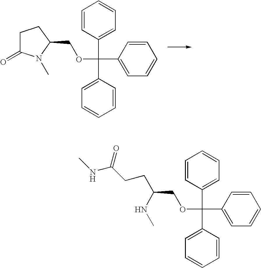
C1(C(C2=CC=CC=C2)(OCC2CCC(=O)N2C)C2=CC=CC=C2)=CC=CC=C1.C1(C(C2=CC=CC=C2)(OCC(CCC(NC)=O)NC)C2=CC=CC=C2)=CC=CC=C1
